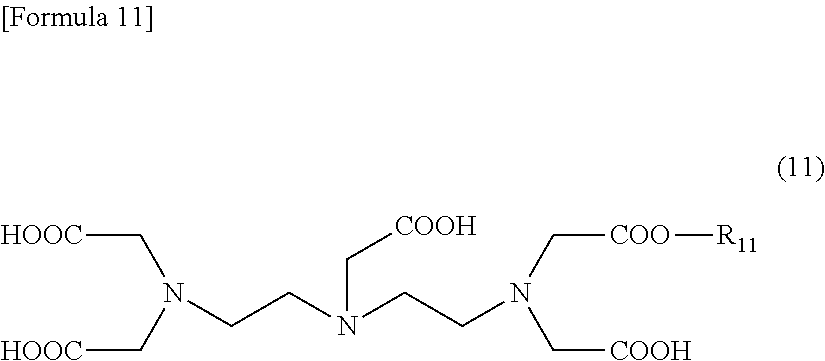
[HOOC]CN(CCN(CCN(C[COOH])C[COO][R11])C[COOH])C[HOOC]
